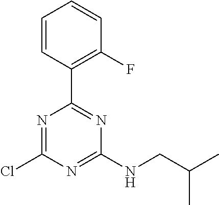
N1=C(Cl)N=C(NCC(C)C)N=C1C1=C(F)C=CC=C1
